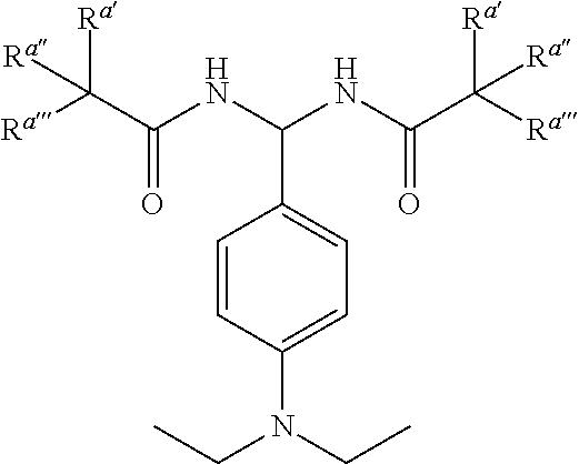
C(NC(C([Ra])([Ra])[Ra])=O)(NC(C([Ra])([Ra])[Ra])=O)C1=CC=C(N(CC)CC)C=C1
